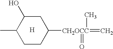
C1C(O)C(C)CCC1[CH2OCC](=O)(C)=C.[H]
